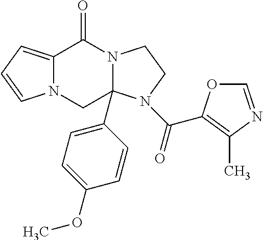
C12=CC=CN1CC1(C3=CC=C(OC)C=C3)N(C2=O)CCN1C(=O)C1=C(C)N=CO1
